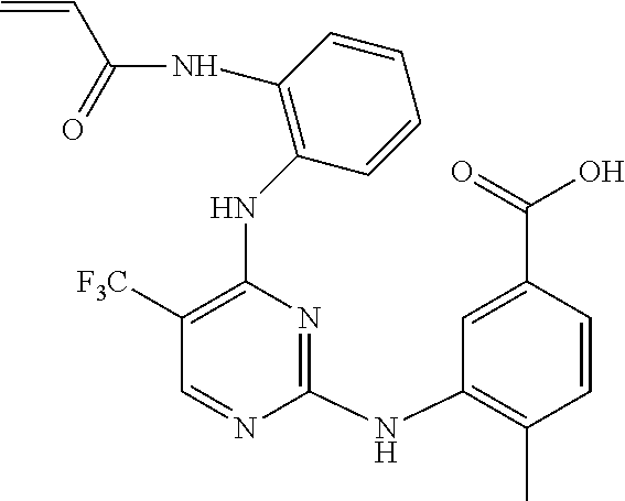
C1(NC2=C([F3C])C=NC(NC3=C(C)C=CC(C(=O)O)=C3)=N2)=C(NC(C=C)=O)C=CC=C1
